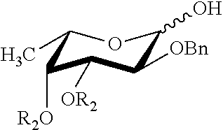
C1(C)C([R2O])C([OR2])C([OBn])C(O)O1
